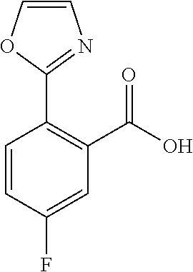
C1=CN=C(C2=C(C(O)=O)C=C(F)C=C2)O1
